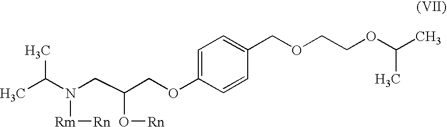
CC(C)N(CC(COC1=CC=C(COCCOC(C)C)C=C1)O[Rn])[Rm][Rn]
